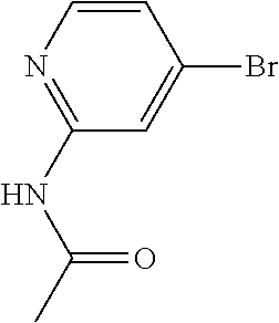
C1(NC(=O)C)=NC=CC(Br)=C1
